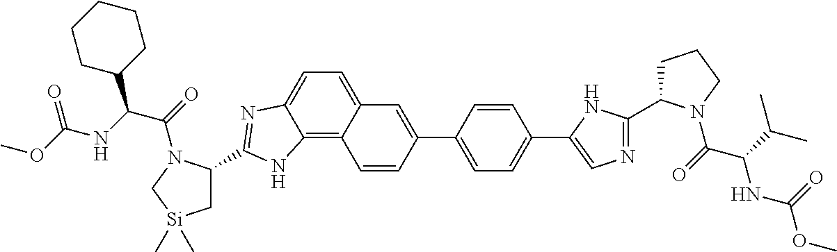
C1C(C2=NC=C(C3=CC=C(C4=CC5=CC=C6C(=C5C=C4)NC(C4C[Si](C)(C)CN4C(=O)C(NC(OC)=O)C4CCCCC4)=N6)C=C3)N2)N(C(=O)C(C(C)C)NC(OC)=O)CC1
